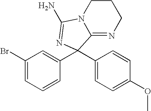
C1(Br)=CC=CC(C2(C3=CC=C(OC)C=C3)C3=NCCCN3C(N)=N2)=C1
